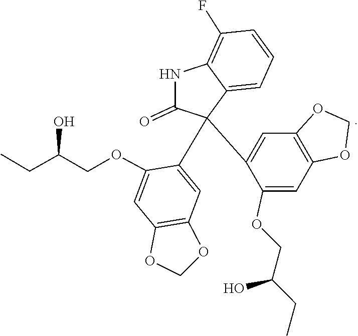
OC(CC)COC1=CC2=C(C=C1C1(C3=CC4=C(OCO4)C=C3OCC(CC)O)C3=CC=CC(F)=C3NC1=O)OCO2
